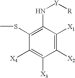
C1(SC)=C(N[Y][R])C([X1])=C([X2])C([X3])=C1[X4]
